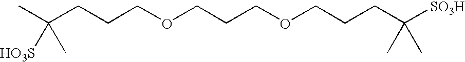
C(CCCOCCCOCCCC([SO3H])(C)C)(C)([HO3S])C
